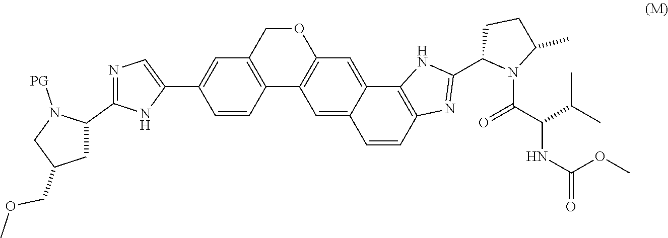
O1CC2=C(C3=C1C=C1C(=C3)C=CC3=C1NC(C1N(C(C(C(C)C)NC(=O)OC)=O)C(C)CC1)=N3)C=CC(C1=CN=C(C3N([PG])CC(COC)C3)N1)=C2
